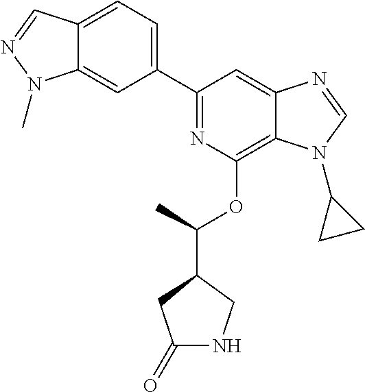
C1(C2=CC=C3C(=C2)N(C)N=C3)=NC(OC(C2CC(=O)NC2)C)=C2C(=C1)N=CN2C1CC1
